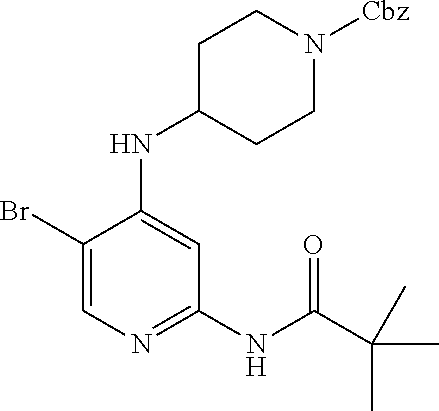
BrC1=CN=C(NC(C(C)(C)C)=O)C=C1NC1CCN([Cbz])CC1
